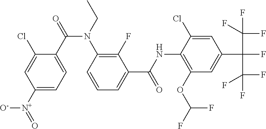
C1([N+](=O)[O-])=CC=C(C(=O)N(CC)C2=C(F)C(C(NC3=C(OC(F)F)C=C(C(F)(C(F)(F)F)C(F)(F)F)C=C3Cl)=O)=CC=C2)C(Cl)=C1
